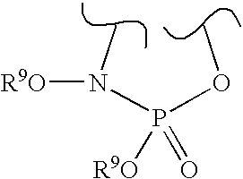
P(=O)([R9O])(OC)N(C)[R9O]
